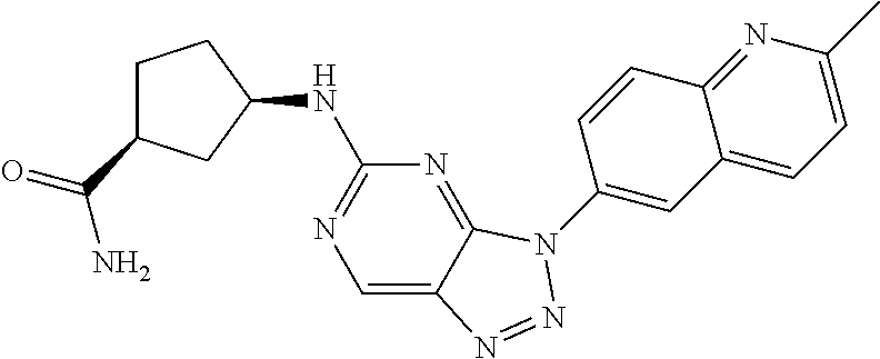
C1=C2C(=NC(NC3CCC(C(=O)N)C3)=N1)N(C1=CC3=CC=C(C)N=C3C=C1)N=N2
